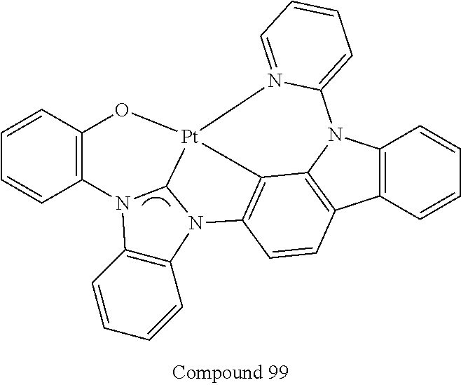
C12=C(C=CC=C1)O[Pt]13C4=C(C=CC5=C4N(C4=C5C=CC=C4)C4=CC=CC=N41)N1C4=C(C=CC=C4)N2C13
